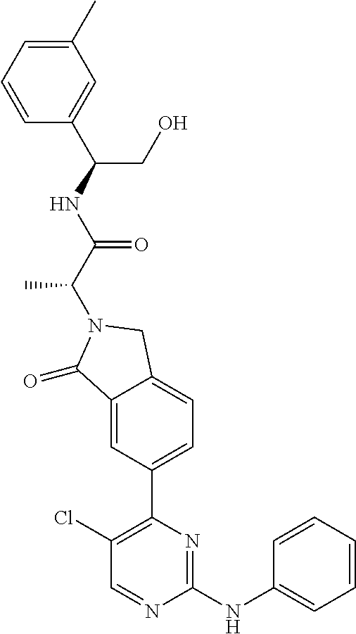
C1(=O)C2=CC(C3=C(Cl)C=NC(NC4=CC=CC=C4)=N3)=CC=C2CN1C(C(NC(C1=CC(C)=CC=C1)CO)=O)C
